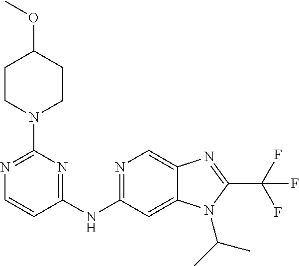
N1=C(NC2=NC(N3CCC(OC)CC3)=NC=C2)C=C2C(=C1)N=C(C(F)(F)F)N2C(C)C
